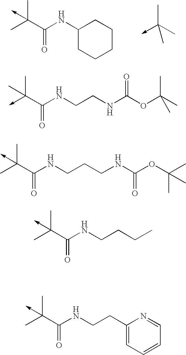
C1(NC(C(C)(C)->C)=O)CCCCC1.CC(C)(C)->C.C<-C(C(NCCNC(OC(C)(C)C)=O)=O)(C)C.CC(C(NCCCNC(OC(C)(C)C)=O)=O)(C)->C.CC(C(NCCCC)=O)(C)->C.CC(C(NCCC1=CC=CC=N1)=O)(C)->C
